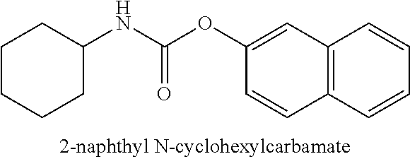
C12=C(C=CC=C1)C=CC(OC(NC1CCCCC1)=O)=C2
